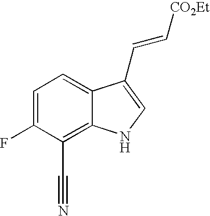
C1=C(F)C(C#N)=C2C(=C1)C(C=C[CO2Et])=CN2
